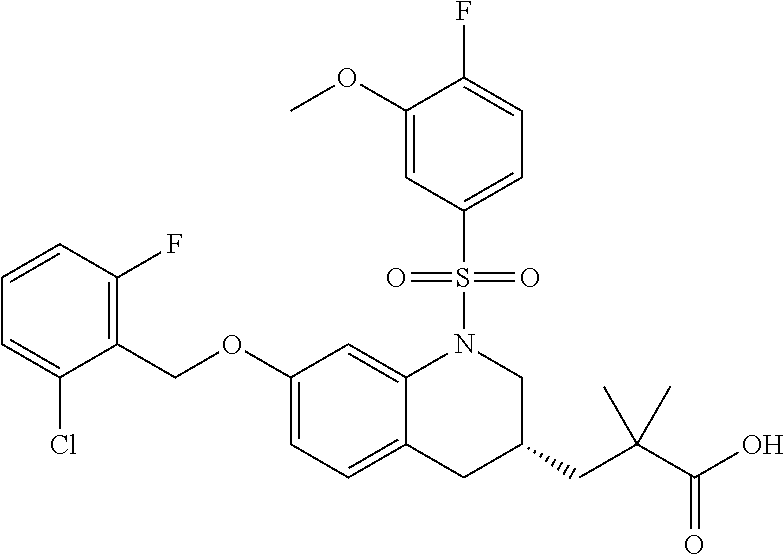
C1(OC)=CC(S(=O)(=O)N2C3=CC(OCC4=C(F)C=CC=C4Cl)=CC=C3CC(CC(C(O)=O)(C)C)C2)=CC=C1F
